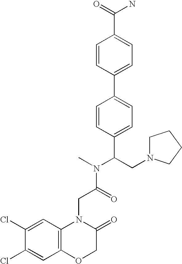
C(C(N(C)C(CN1CCCC1)C1=CC=C(C2=CC=C(C(=O)N)C=C2)C=C1)=O)N1C2=C(C=C(Cl)C(Cl)=C2)OCC1=O
